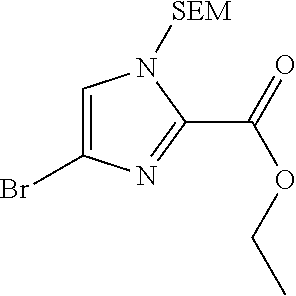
C1=C(Br)N=C(C(=O)OCC)N1[SEM]
